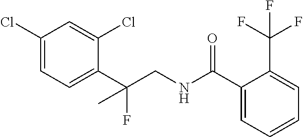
C1(Cl)=CC=C(C(CNC(C2=CC=CC=C2C(F)(F)F)=O)(C)F)C(Cl)=C1
